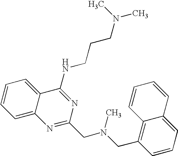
C1=C2C(=CC=C1)C(NCCCN(C)C)=NC(CN(CC1=C3C(=CC=C1)C=CC=C3)C)=N2
